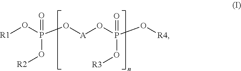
[R1]OP(O[A]OP(O[R4])(=O)O[R3])(=O)O[R2]
